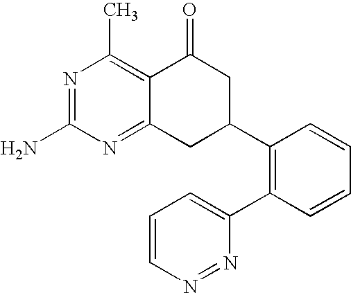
C12=NC(N)=NC(C)=C1C(=O)CC(C1=C(C3=CC=CN=N3)C=CC=C1)C2
